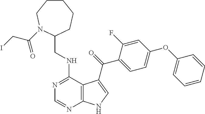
C1=CC=CC(OC2=CC=C(C(=O)C3=CNC4=C3C(NCC3CCCCCN3C(CI)=O)=NC=N4)C(F)=C2)=C1
